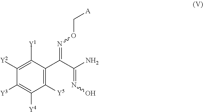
C1([Y2])=C([Y1])C(C(=NOC[A])C(N)=NO)=C([Y5])C([Y4])=C1[Y3]
